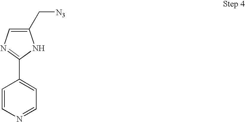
C1(C[N3])=CN=C(C2=CC=NC=C2)N1
